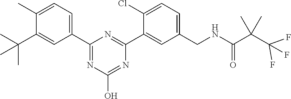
C1(C2=CC=C(C)C(C(C)(C)C)=C2)=NC(O)=NC(C2=CC(CNC(C(C(F)(F)F)(C)C)=O)=CC=C2Cl)=N1
